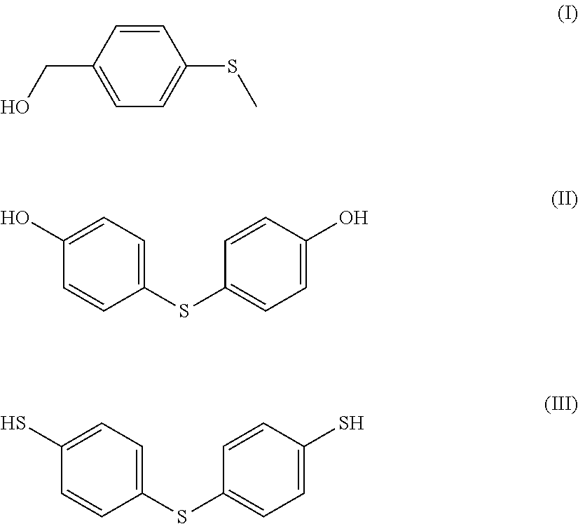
C(C1=CC=C(SC)C=C1)O.C1(O)=CC=C(SC2=CC=C(O)C=C2)C=C1.C1(S)=CC=C(SC2=CC=C(S)C=C2)C=C1
